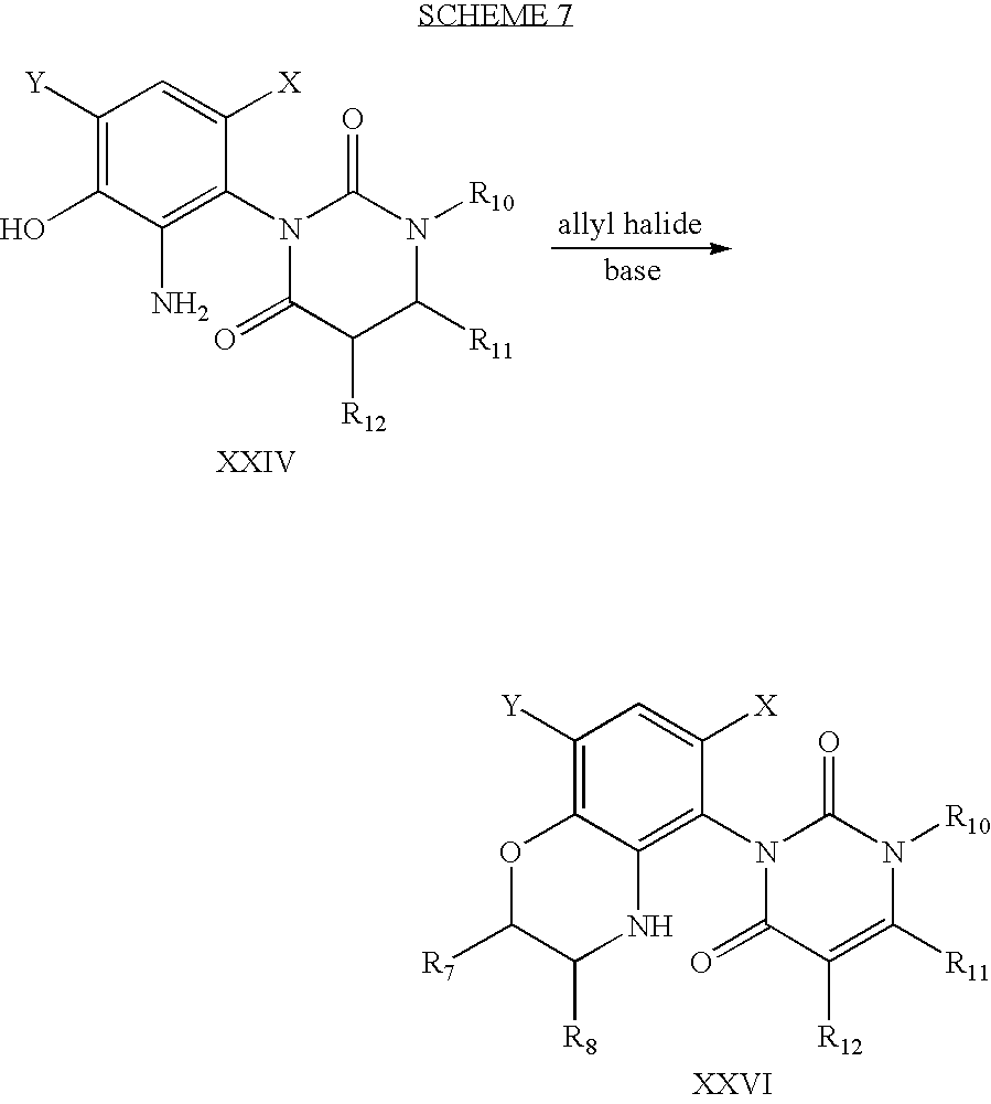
C1([Y])=C(O)C(N)=C(N2C(=O)C([R12])C([R11])N([R10])C2=O)C([X])=C1.C1([Y])=C2C(=C(N3C(=O)C([R12])=C([R11])N([R10])C3=O)C([X])=C1)NC([R8])C([R7])O2
